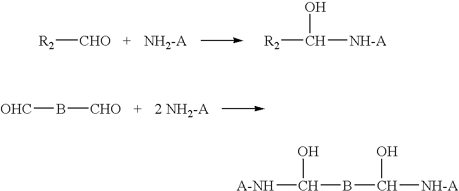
[R2][CHO].[R2]C([NH-A])O.[OHC]B[CHO].[A-NH]C(BC([NH-A])O)O
